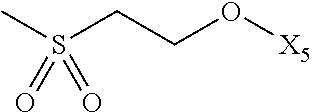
CS(CCO[X5])(=O)=O
